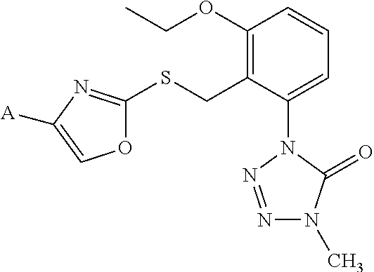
C1(OCC)=C(CSC2=NC([A])=CO2)C(N2N=NN(C)C2=O)=CC=C1
